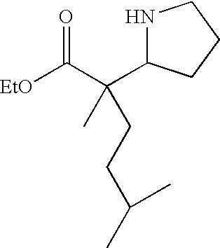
[EtO]C(C(C1NCCC1)(C)CCC(C)C)=O
